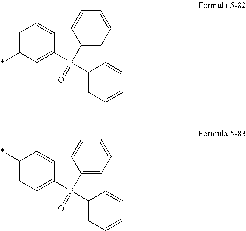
C1=C(*)C=C(P(C2=CC=CC=C2)(C2=CC=CC=C2)=O)C=C1.C1(*)=CC=C(P(C2=CC=CC=C2)(C2=CC=CC=C2)=O)C=C1
